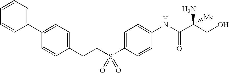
C1=CC=CC(C2=CC=C(CCS(C3=CC=C(NC(=O)C(CO)(N)[Me])C=C3)(=O)=O)C=C2)=C1
